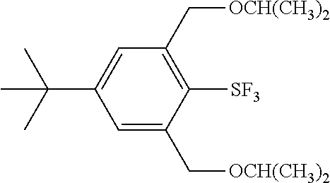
C1=C(C(C)(C)C)C=C(C[OCH(CH3)2])C([SF3])=C1C[OCH(CH3)2]
